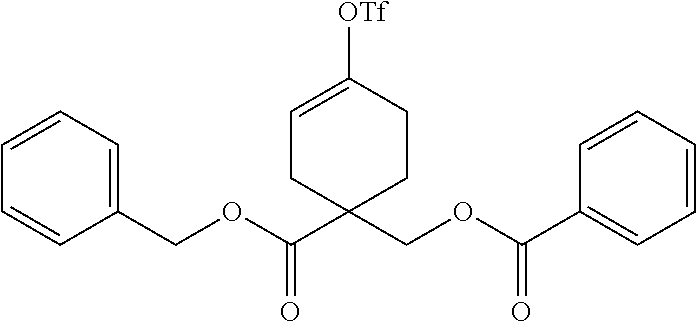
C1=CC=C(COC(=O)C2(COC(=O)C3=CC=CC=C3)CCC([OTf])=CC2)C=C1
